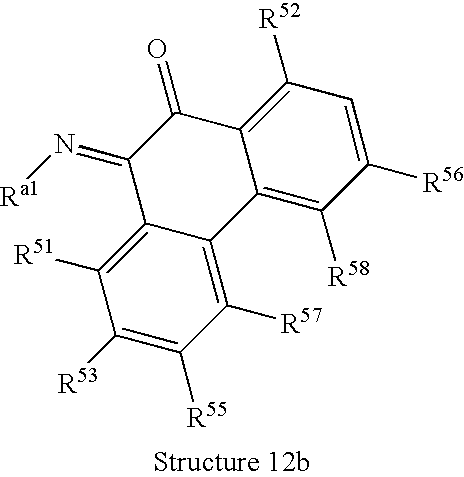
C1([R57])=C2C(=C([R51])C([R53])=C1[R55])C(=N[Ra1])C(=O)C1=C([R52])C=C([R56])C([R58])=C21
